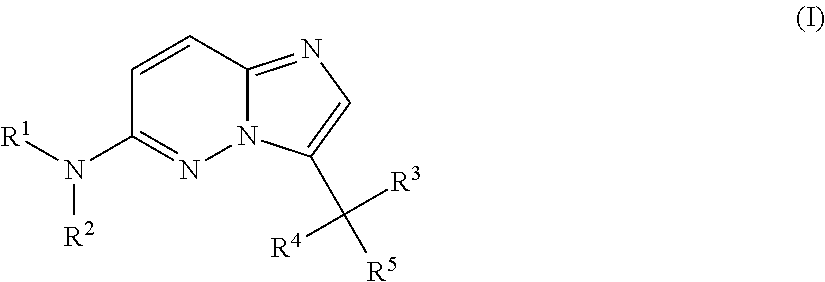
C1=CC2=NC=C(C([R3])([R5])[R4])N2N=C1N([R1])[R2]
